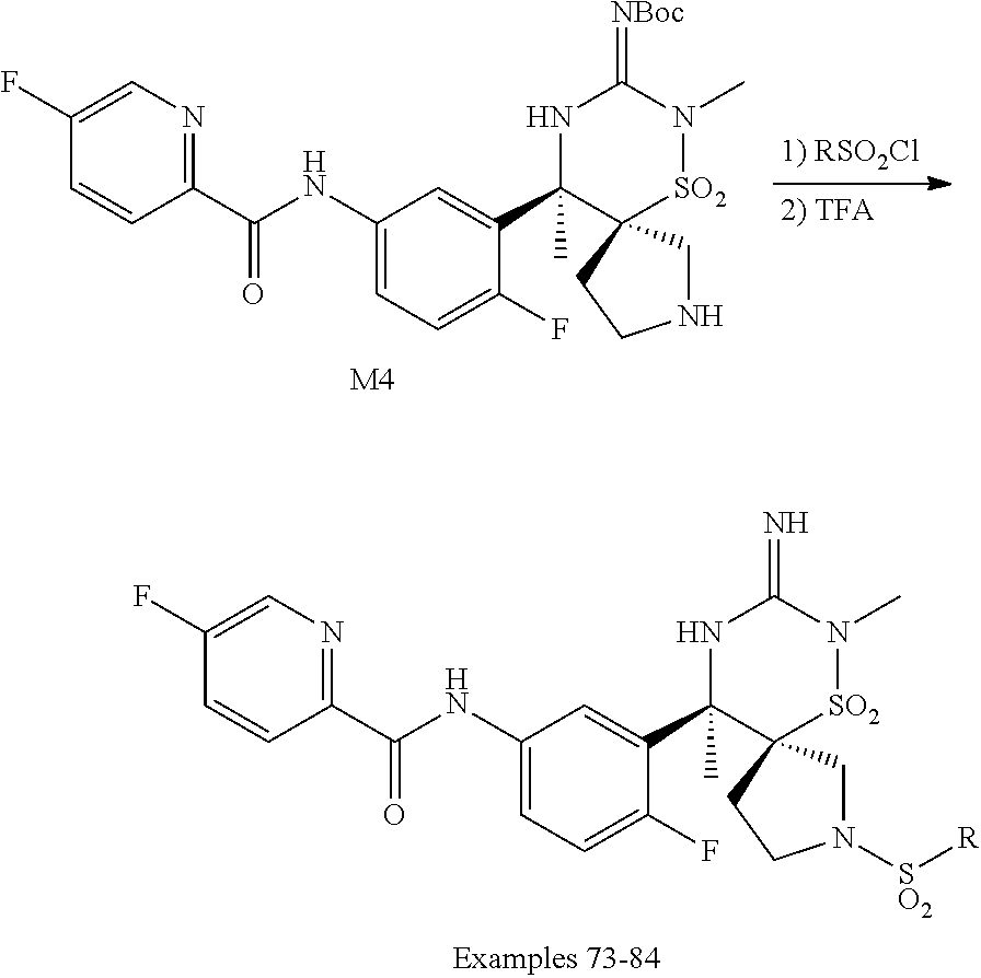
C1(NC(C2=NC=C(F)C=C2)=O)=CC=C(F)C(C2(C)NC(=N)N(C)[SO2]C23CN([SO2][R])CC3)=C1.C1(NC(C2=NC=C(F)C=C2)=O)=CC=C(F)C(C2(C)NC(=[NBoc])N(C)[SO2]C23CNCC3)=C1.[M4]
